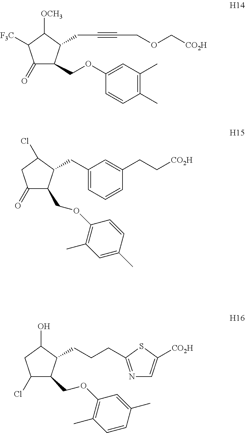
C1(=O)C(COC2=CC(C)=C(C)C=C2)C(CC#CCOC[CO2H])C([OCH3])C1[F3C].C1(=O)C(COC2=C(C)C=C(C)C=C2)C(CC2=CC=CC(CC[CO2H])=C2)C(Cl)C1.C1(Cl)C(COC2=C(C)C=CC(C)=C2)C(CCCC2=NC=C([CO2H])S2)C(O)C1
